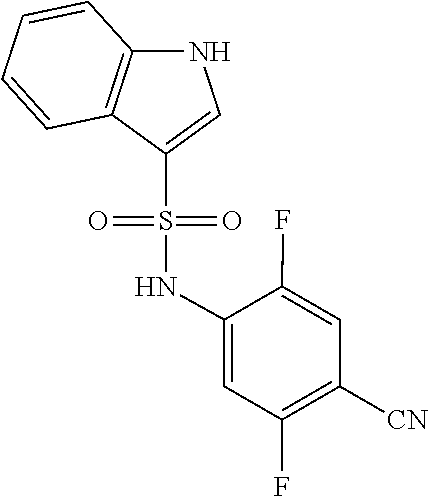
C1=CC2=C(C=C1)NC=C2S(=O)(=O)NC1=CC(F)=C([CN])C=C1F
